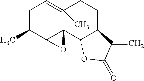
C1C(C)C2C(C3C(CCC(C)=C1)C(=C)C(=O)O3)O2
